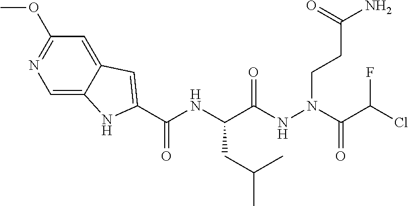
C(C(NN(C(C(Cl)F)=O)CCC(N)=O)=O)(NC(=O)C1=CC2=CC(OC)=NC=C2N1)CC(C)C
